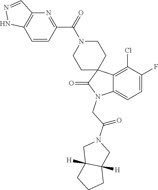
C12=C(C=CC(C(=O)N3CCC4(CC3)C3=C(Cl)C(F)=CC=C3N(CC(N3CC5([H])C([H])(C3)CCC5)=O)C4=O)=N1)NN=C2
